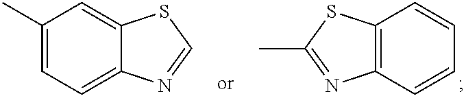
C1=CC2=C(C=C1)N=C(C)S2.C1(C)=CC=C2C(=C1)SC=N2
